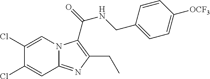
C1(Cl)=CN2C(=NC(CC)=C2C(NCC2=CC=C([OCF3])C=C2)=O)C=C1Cl
